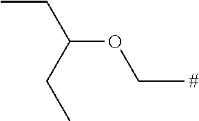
C(OCC)(CC)CC
